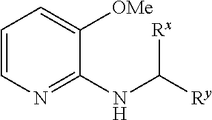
C1=CN=C(NC([Ry])[Rx])C([OMe])=C1
